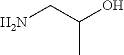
C(C)(CN)O
